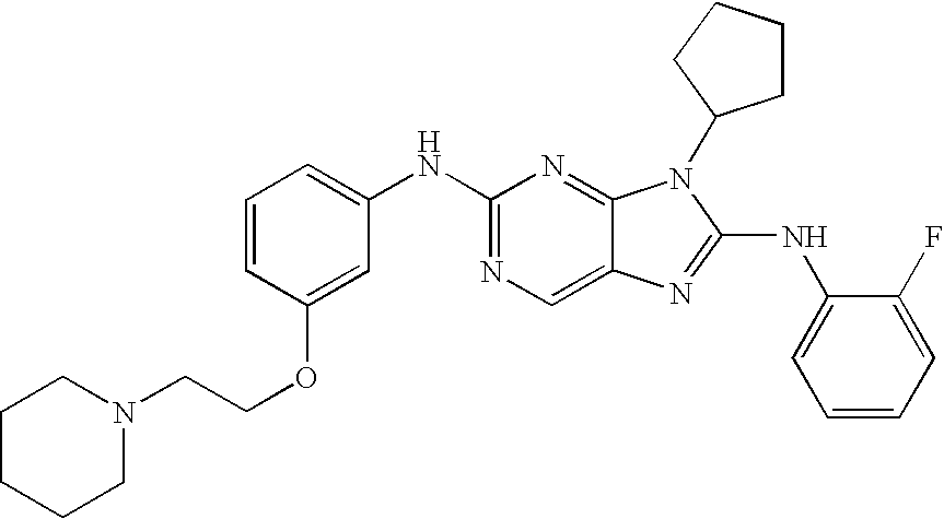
C1=CC(OCCN2CCCCC2)=CC(NC2=NC=C3C(=N2)N(C2CCCC2)C(NC2=CC=CC=C2F)=N3)=C1
